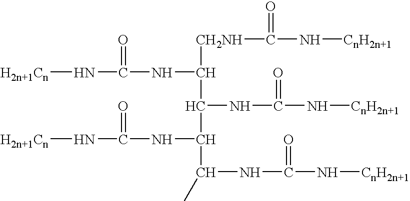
[H2n+1Cn]NC(NC([CH2NH]C(N[CnH2n+1])=O)C(NC(N[CnH2n+1])=O)C(NC(N[H2n+1Cn])=O)C(NC(N[CnH2n+1])=O)C)=O
